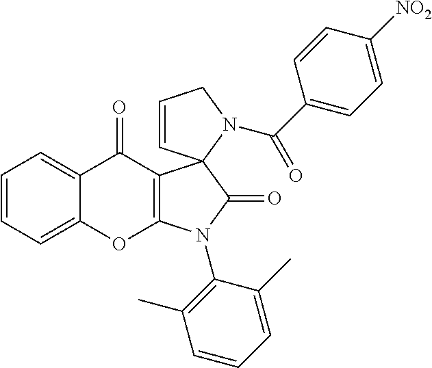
C1=CC=C2C(=C1)C(=O)C1=C(O2)N(C2=C(C)C=CC=C2C)C(=O)C12C=CCN2C(C1=CC=C([NO2])C=C1)=O
